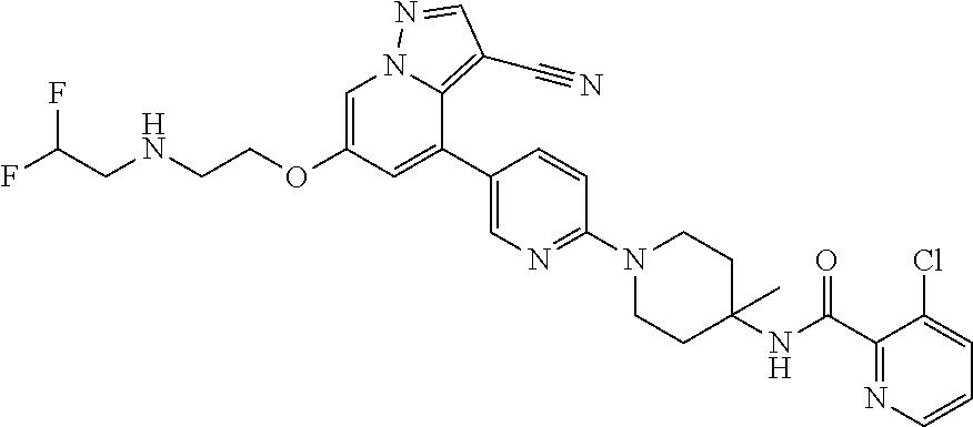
C1=C(OCCNCC(F)F)C=C(C2=CN=C(N3CCC(NC(C4=NC=CC=C4Cl)=O)(C)CC3)C=C2)C2=C(C#N)C=NN12
